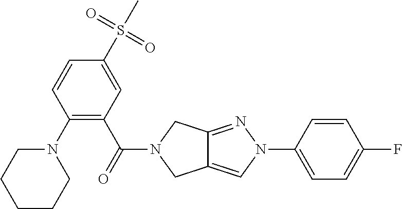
C1=CC(N2C=C3C(=N2)CN(C(C2=C(N4CCCCC4)C=CC(S(C)(=O)=O)=C2)=O)C3)=CC=C1F
